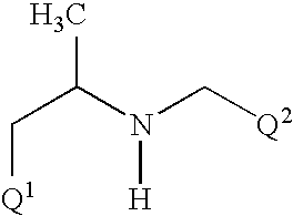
C(C(N(C[Q2])[H])C)[Q1]
